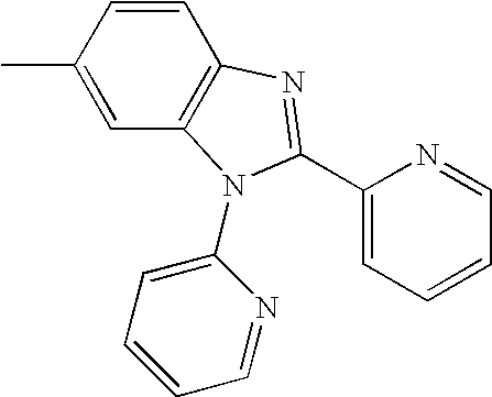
C1=C(C)C=CC2=C1N(C1=CC=CC=N1)C(C1=CC=CC=N1)=N2
